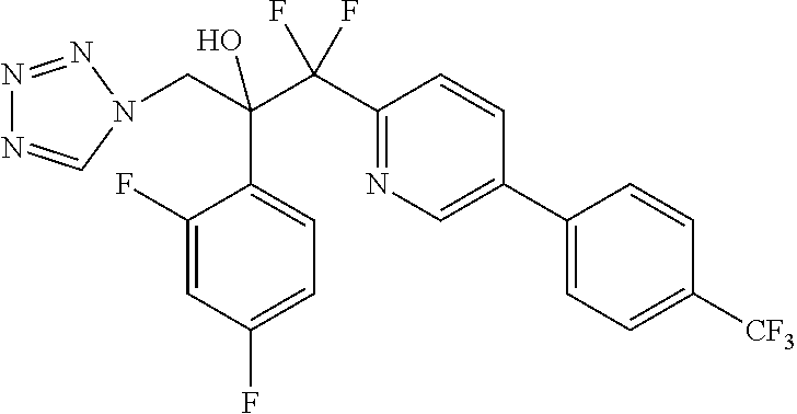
C1(F)=CC(F)=CC=C1C(C(C1=NC=C(C2=CC=C([CF3])C=C2)C=C1)(F)F)(CN1C=NN=N1)O
